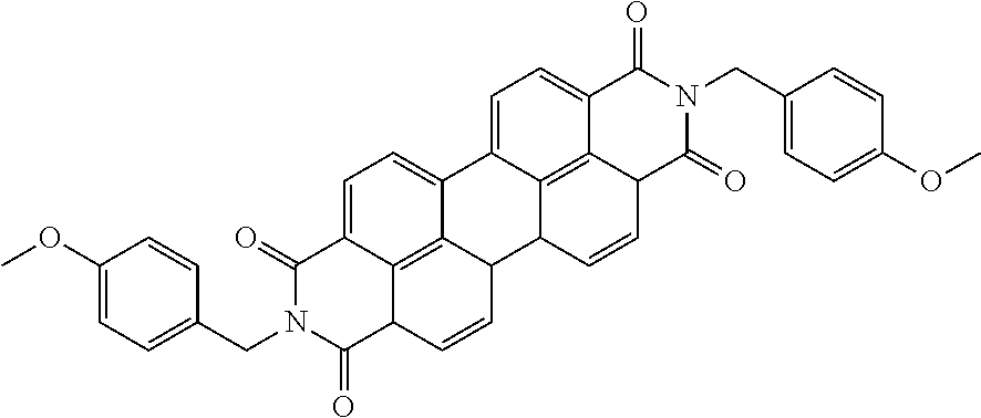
C12=CC=C3C4=C1C(C1C5=C6C(C=C1)C(=O)N(CC1=CC=C(OC)C=C1)C(=O)C6=CC=C25)C=CC4C(=O)N(CC1=CC=C(OC)C=C1)C3=O
